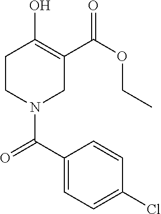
C1CN(C(=O)C2=CC=C(Cl)C=C2)CC(C(OCC)=O)=C1O
